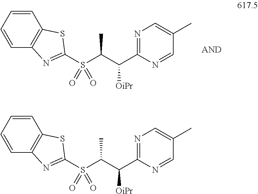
S(C(C([OiPr])C1=NC=C(C)C=N1)C)(C1=NC2=C(C=CC=C2)S1)(=O)=O.S(C(C([OiPr])C1=NC=C(C)C=N1)C)(C1=NC2=C(C=CC=C2)S1)(=O)=O
